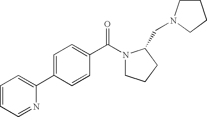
C1=CC=C(C2=CC=C(C(N3CCCC3CN3CCCC3)=O)C=C2)N=C1
